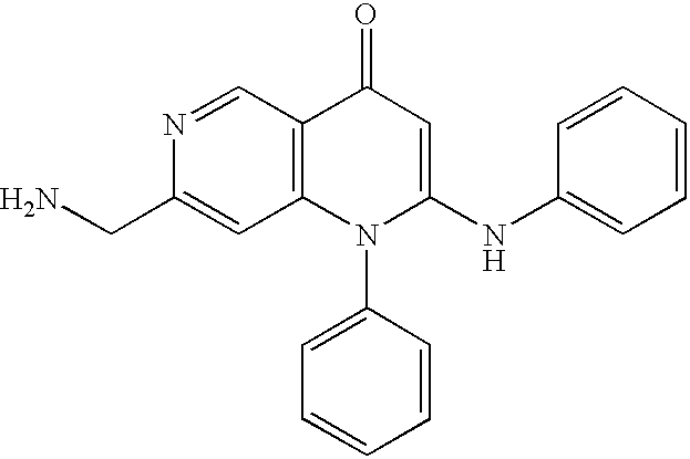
N1=CC2=C(C=C1CN)N(C1=CC=CC=C1)C(NC1=CC=CC=C1)=CC2=O
